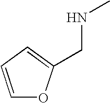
C1=CC=C(CNC)O1
